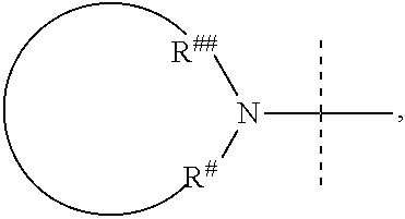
N([R##])([R#])C(C)(C)C
